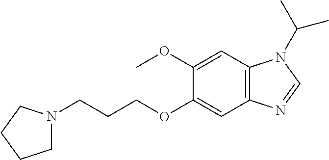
C1(OC)=CC2=C(C=C1OCCCN1CCCC1)N=CN2C(C)C
